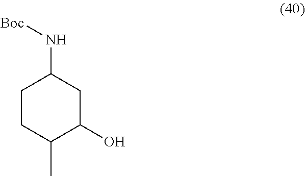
C1CC(C)C(O)CC1N[Boc]
